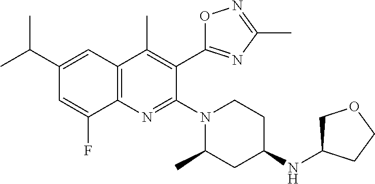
C12=C(C=C(C(C)C)C=C1F)C(C)=C(C1=NC(C)=NO1)C(N1CCC(NC3COCC3)CC1C)=N2
